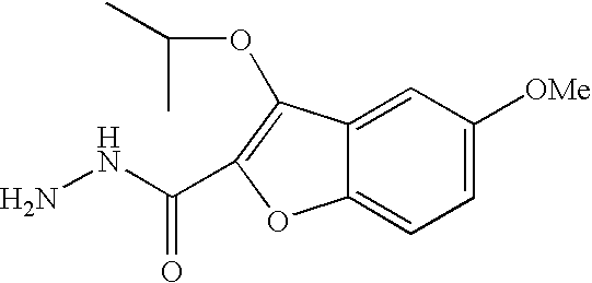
NNC(=O)C1=C(OC(C)C)C2=CC([OMe])=CC=C2O1
